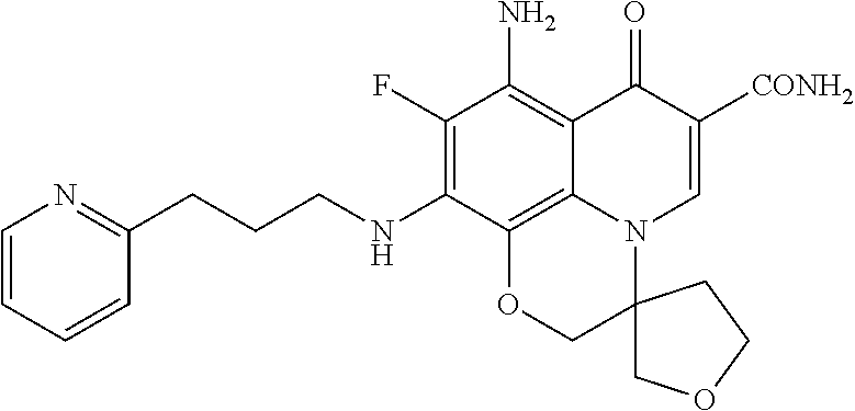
C(NC1=C(F)C(N)=C2C(=O)C([CONH2])=CN3C2=C1OCC31COCC1)CCC1=NC=CC=C1
